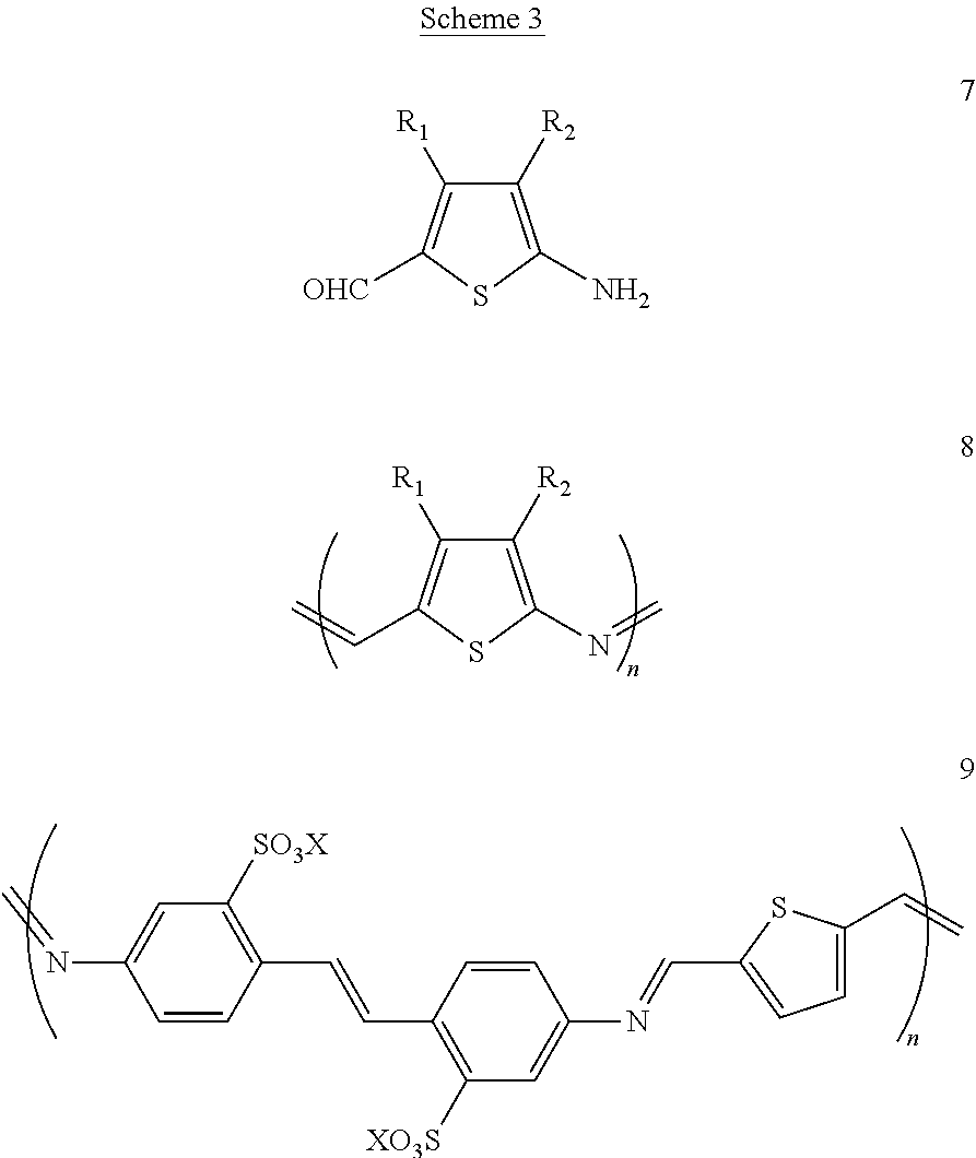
C1([R2])=C(N=C)SC(C=C)=C1[R1].C1=CC(C=CC2=C([XO3S])C=C(N=CC3=CC=C(C=C)S3)C=C2)=C([SO3X])C=C1N=C.C1([R2])=C(N)SC([OHC])=C1[R1]
